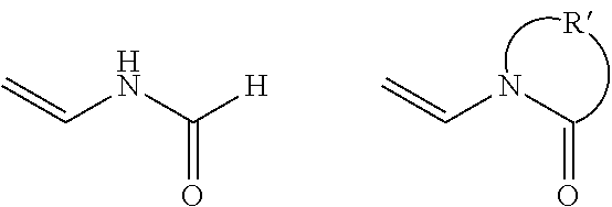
C=CNC([H])=O.C=CNC=O
